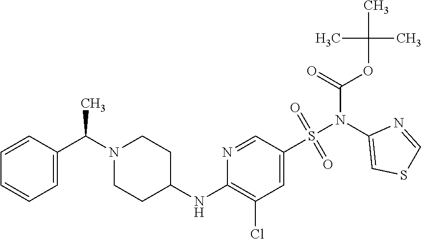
N1=CC(S(N(C2=CSC=N2)C(=O)OC(C)(C)C)(=O)=O)=CC(Cl)=C1NC1CCN(C(C2=CC=CC=C2)C)CC1
